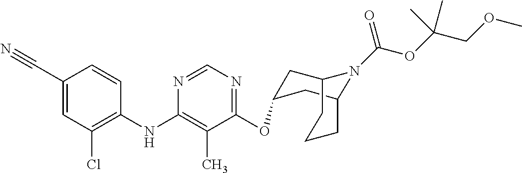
C1=CC(NC2=C(C)C(OC3CC4N(C(OC(COC)(C)C)=O)C(C3)CCC4)=NC=N2)=C(Cl)C=C1C#N
